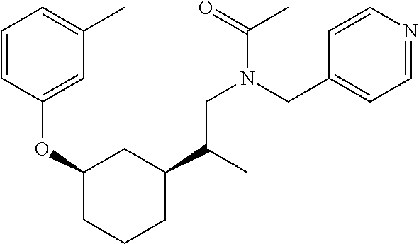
C1(C(CN(C(C)=O)CC2=CC=NC=C2)C)CC(OC2=CC(C)=CC=C2)CCC1
